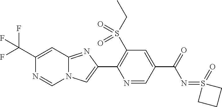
C1(C(F)(F)F)=CC2=NC(C3=C(S(CC)(=O)=O)C=C(C(N=S4(=O)CCC4)=O)C=N3)=CN2C=N1
